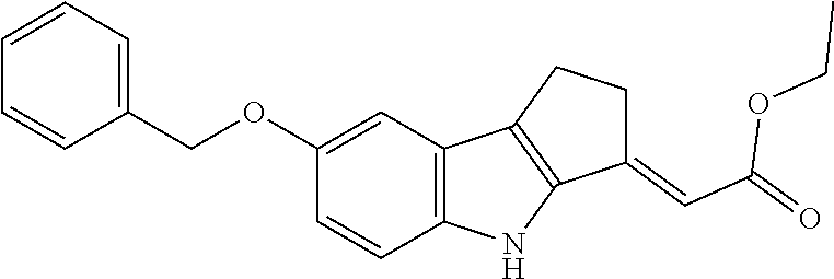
C1(COC2=CC3=C(C=C2)NC2=C3CCC2=CC(=O)OCC)=CC=CC=C1
